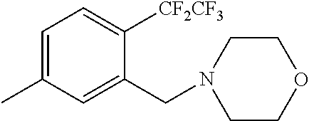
C1=C(C)C=C(CN2CCOCC2)C([CF2CF3])=C1
